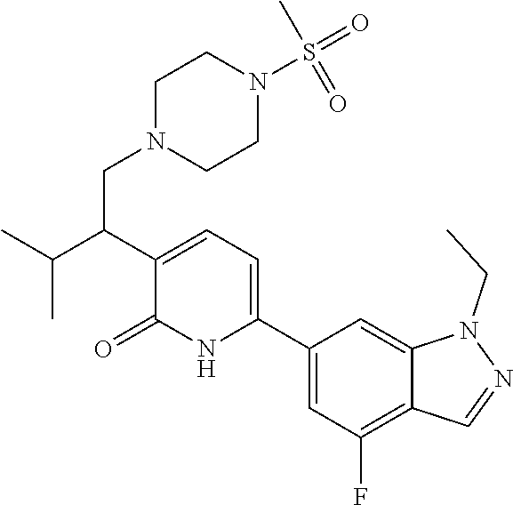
C1(C2=CC=C(C(C(C)C)CN3CCN(S(C)(=O)=O)CC3)C(=O)N2)=CC(F)=C2C(=C1)N(CC)N=C2
